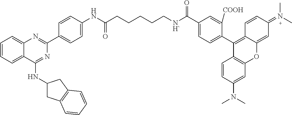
C1=CC=C2C(=C1)N=C(C1=CC=C(NC(CCCCC[NH`]C(C3=CC=C(C4=C5C(=CC(=N(C)C)C=C5)OC5=C4C=CC(N(C)C)=C5)C([COOH])=C3)=O)=O)C=C1)N=C2NC1CC2=C(C1)C=CC=C2
